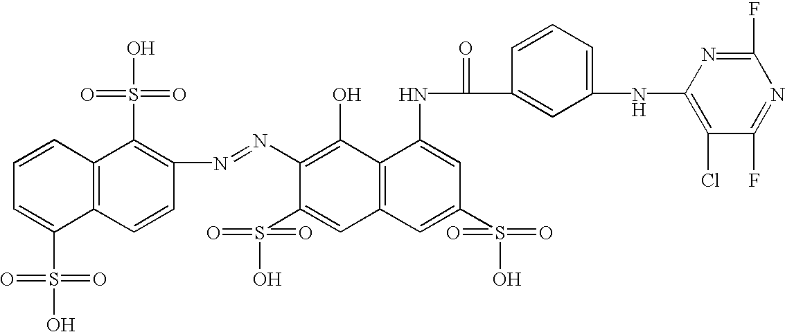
C1(N=NC2=C(S(O)(=O)=O)C3=C(C=C2)C(S(O)(=O)=O)=CC=C3)=C(O)C2=C(C=C1S(O)(=O)=O)C=C(S(O)(=O)=O)C=C2NC(C1=CC(NC2=C(Cl)C(F)=NC(F)=N2)=CC=C1)=O
